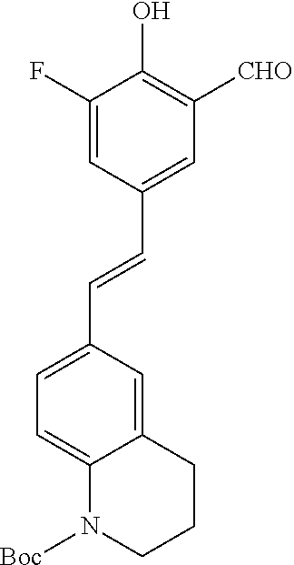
C1=C(C=CC2=CC([CHO])=C(O)C(F)=C2)C=C2C(=C1)N([Boc])CCC2
